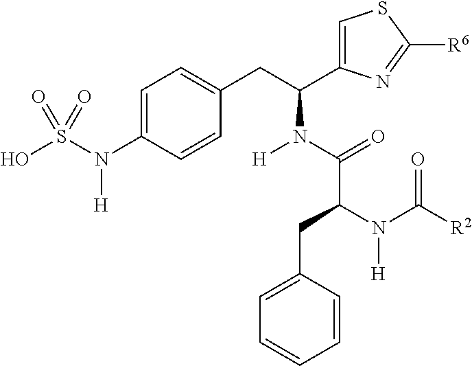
OS(N(C1=CC=C(CC(N([H])C(=O)C(N([H])C([R2])=O)CC2=CC=CC=C2)C2=CSC([R6])=N2)C=C1)[H])(=O)=O
